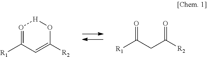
C1=C([R2])O[H]O=C1[R1].[R1]C(CC([R2])=O)=O
